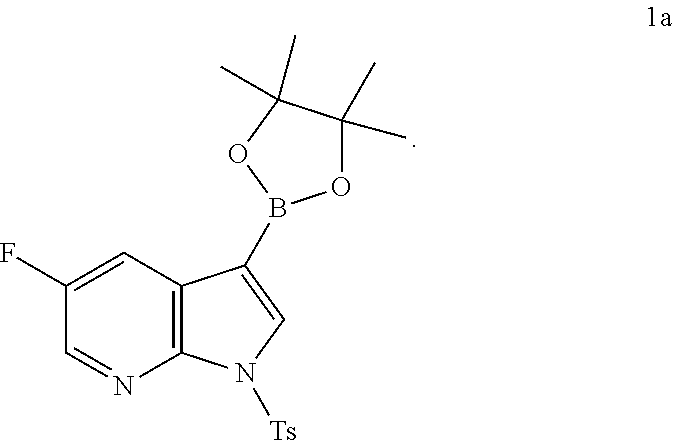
C12=C(C=C(F)C=N1)C(B1OC(C)(C)C(C)(C)O1)=CN2[Ts]
